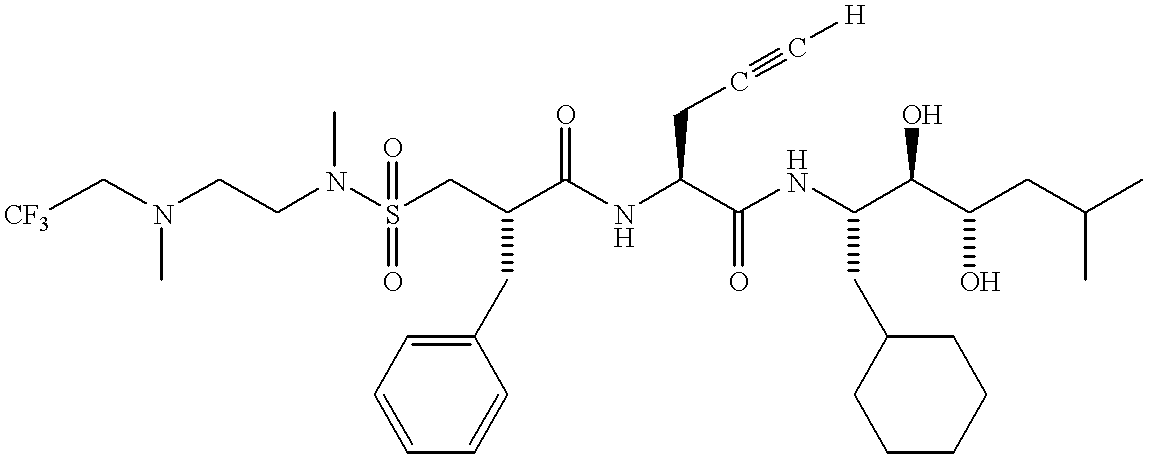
C(N(CCN(S(CC(C(NC(C(NC(C(C(CC(C)C)O)O)CC1CCCCC1)=O)CC#C[H])=O)CC1=CC=CC=C1)(=O)=O)C)C)[CF3]
